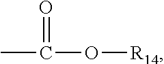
CC(=O)O[R14]
